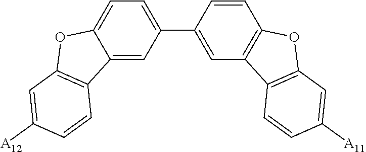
C12=CC(C3=CC4=C(C=C3)OC3=C4C=CC([A11])=C3)=CC=C1OC1=C2C=CC([A12])=C1
